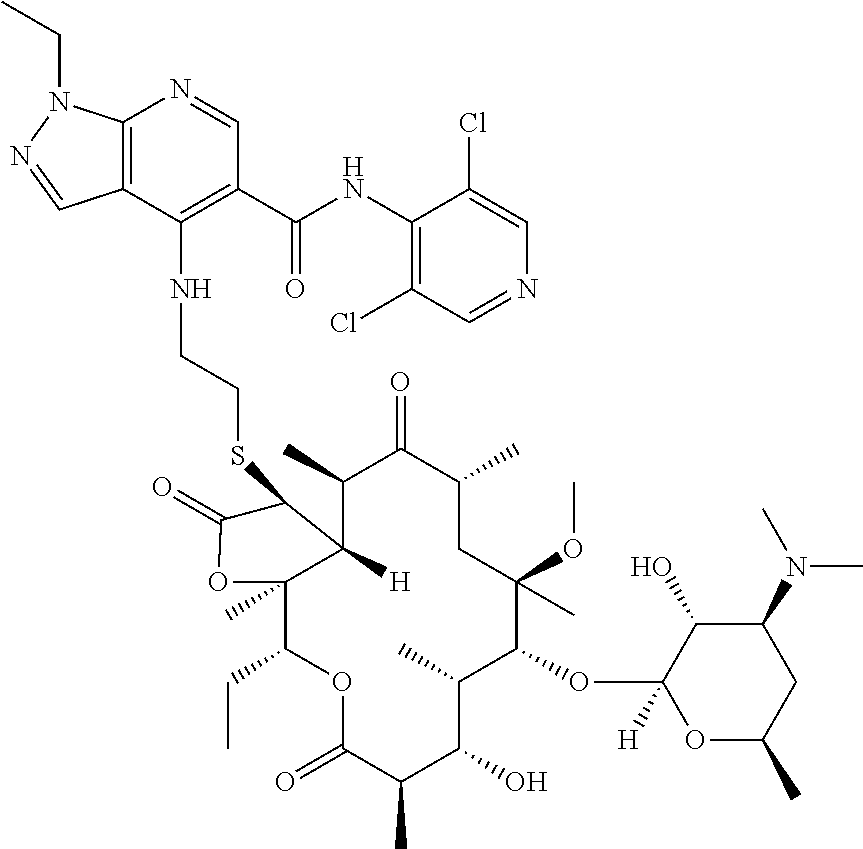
C12([H])C(C)C(=O)C(C)CC(OC)(C)C(OC3([H])OC(C)CC(N(C)C)C3O)C(C)C(O)C(C)C(=O)OC(CC)C1(C)OC(=O)C2SCCNC1=C(C(NC2=C(Cl)C=NC=C2Cl)=O)C=NC2=C1C=NN2CC
